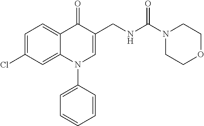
C1=C(Cl)C=C2C(=C1)C(=O)C(CNC(N1CCOCC1)=O)=CN2C1=CC=CC=C1
